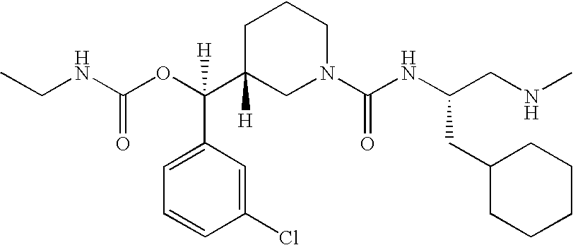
N(C(OC(C1([H])CN(C(NC(CNC)CC2CCCCC2)=O)CCC1)(C1=CC=CC(Cl)=C1)[H])=O)CC
